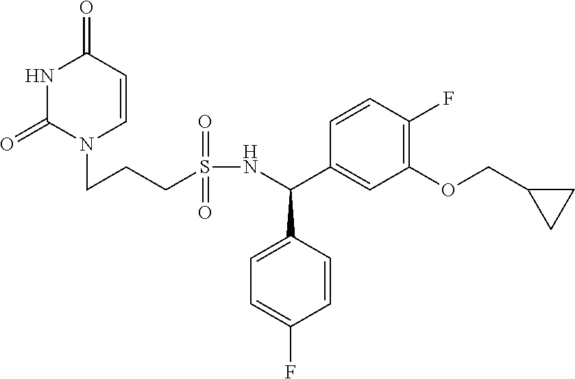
N1C(=O)N(CCCS(NC(C2=CC(OCC3CC3)=C(F)C=C2)C2=CC=C(F)C=C2)(=O)=O)C=CC1=O
